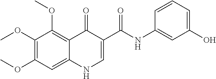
C1(OC)=C(OC)C=C2C(=C1OC)C(=O)C(C(=O)NC1=CC(O)=CC=C1)=CN2
